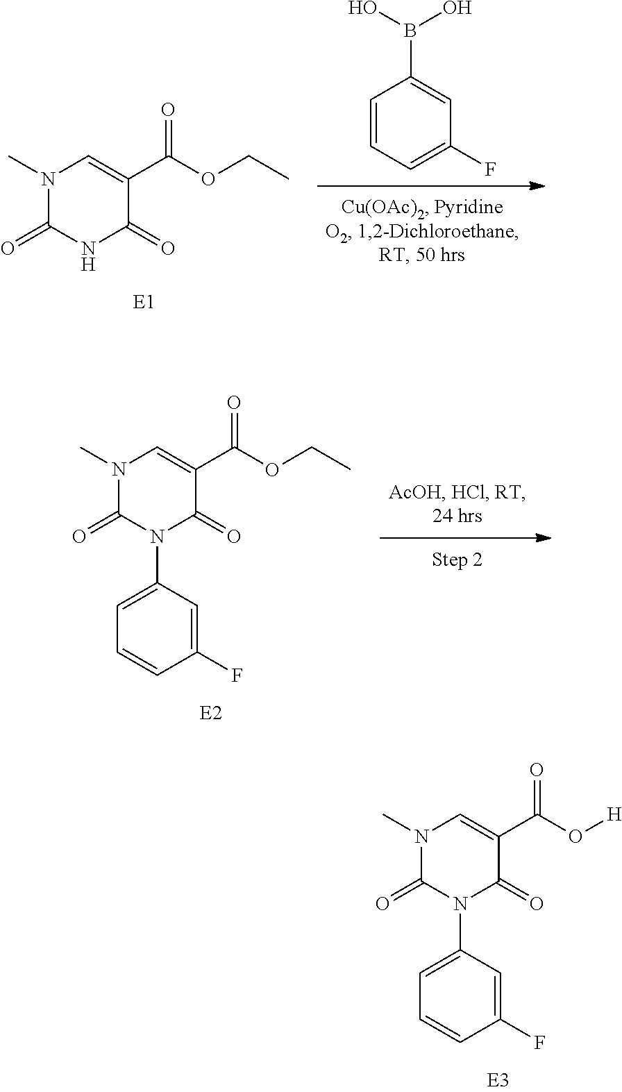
N1(C)C(=O)N(C2=CC=CC(F)=C2)C(=O)C(C(OCC)=O)=C1.N1(C)C(=O)N(C2=CC=CC(F)=C2)C(=O)C(C(O[H])=O)=C1.C1=CC=C(F)C=C1B(O)O.N1(C)C(=O)NC(=O)C(C(OCC)=O)=C1
